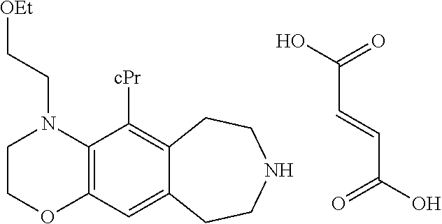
C(C=CC(=O)O)(=O)O.C1COC2=C(N1CC[OEt])C([cPr])=C1C(=C2)CCNCC1
